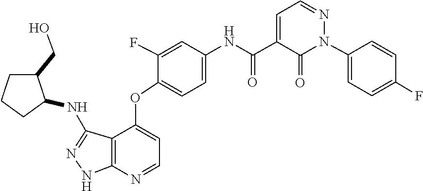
N1=CC=C(C(NC2=CC=C(OC3=CC=NC4=C3C(NC3CCCC3CO)=NN4)C(F)=C2)=O)C(=O)N1C1=CC=C(F)C=C1
